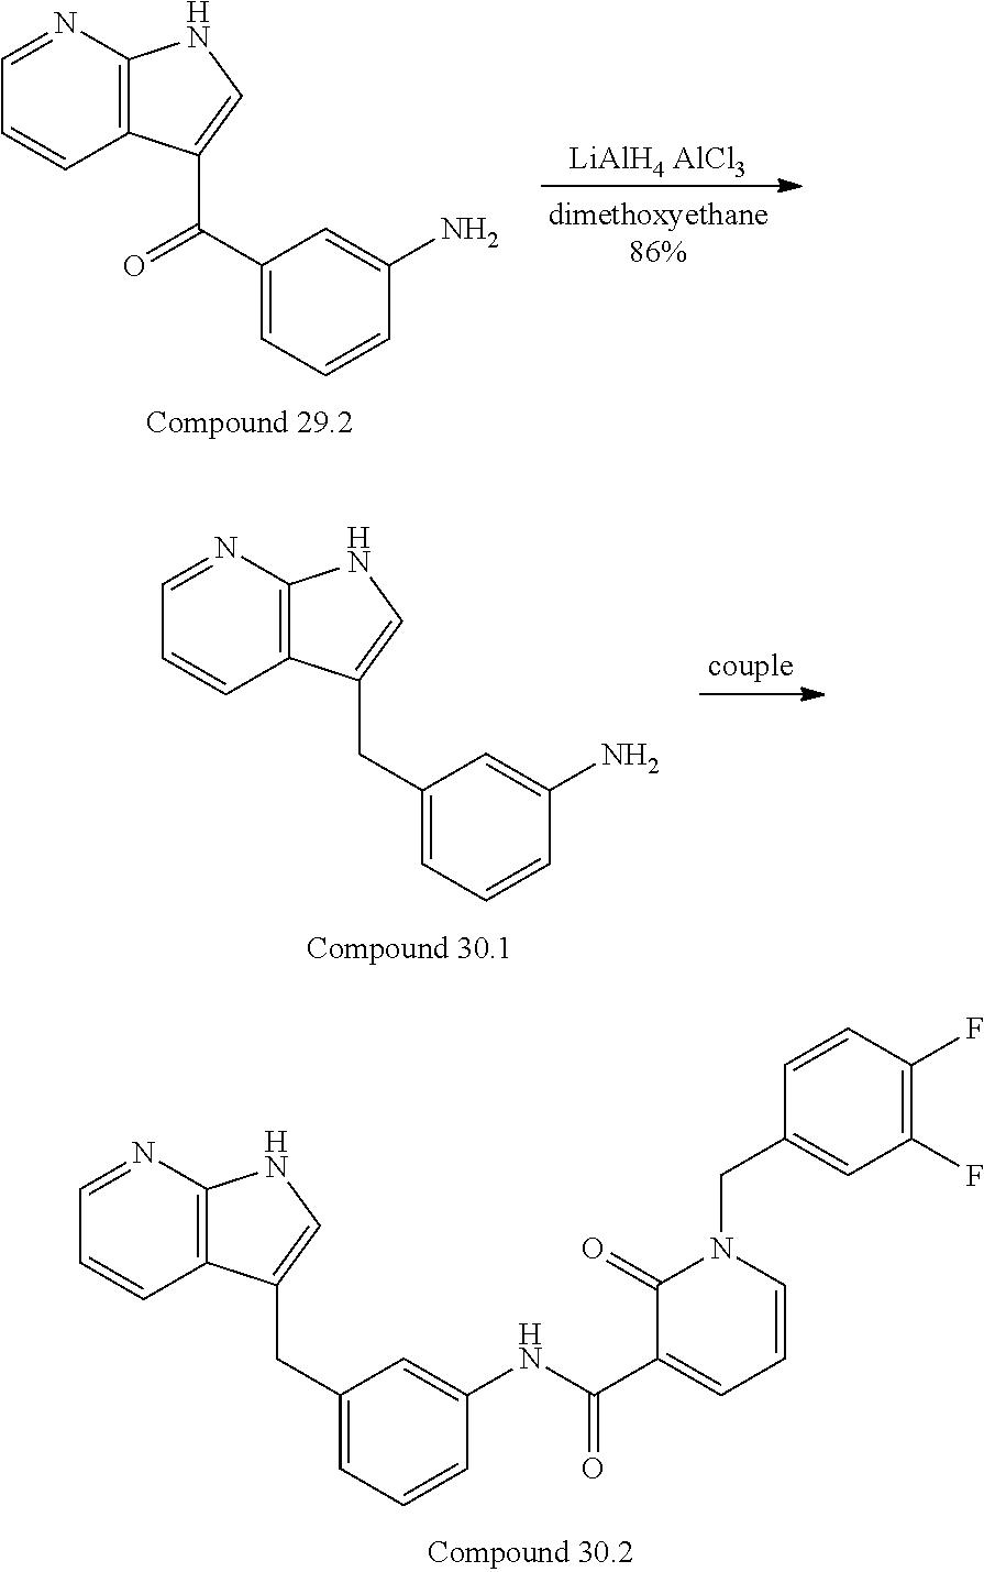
C12=C(N=CC=C1)NC=C2C(C1=CC=CC(N)=C1)=O.[LiAlH4 AlCl3].C12=C(N=CC=C1)NC=C2CC1=CC=CC(N)=C1.C12=C(N=CC=C1)NC=C2CC1=CC=CC(NC(C2=CC=CN(CC3=CC(F)=C(F)C=C3)C2=O)=O)=C1
